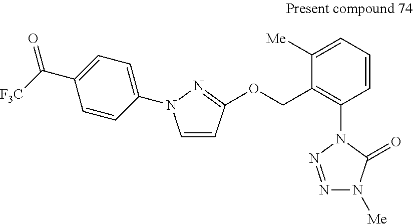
C1=CC(OCC2=C(N3C(=O)N([Me])N=N3)C=CC=C2[Me])=NN1C1=CC=C(C([F3C])=O)C=C1
